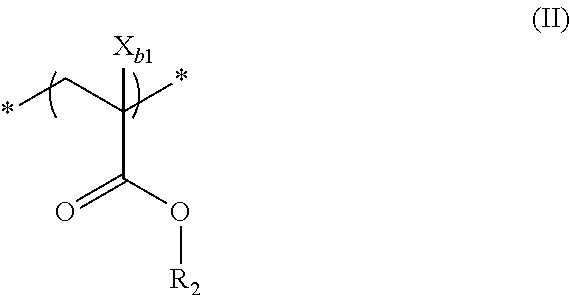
*CC(C(=O)O[R2])(*)[Xb1]
